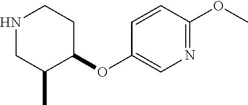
N1CC(C)C(OC2=CN=C(OC)C=C2)CC1
